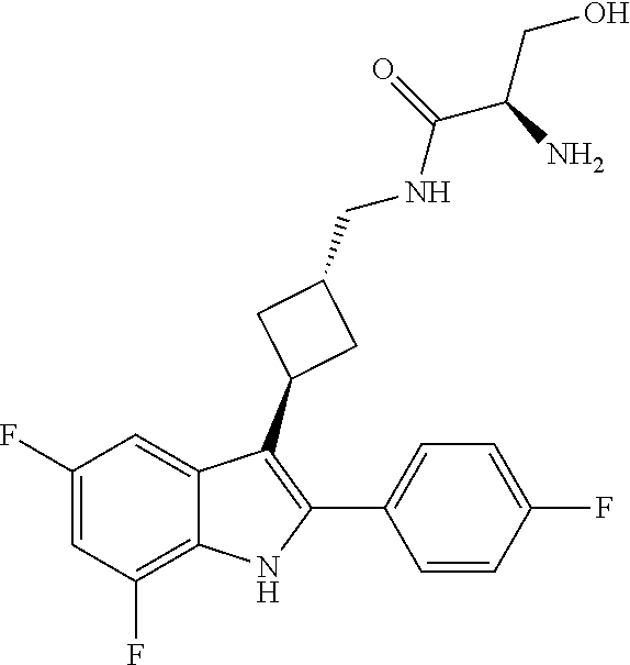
C1=C(C2=C(C3CC(CNC(=O)C(CO)N)C3)C3=CC(F)=CC(F)=C3N2)C=CC(F)=C1
